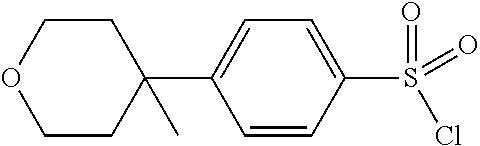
C1=CC(S(Cl)(=O)=O)=CC=C1C1(C)CCOCC1
